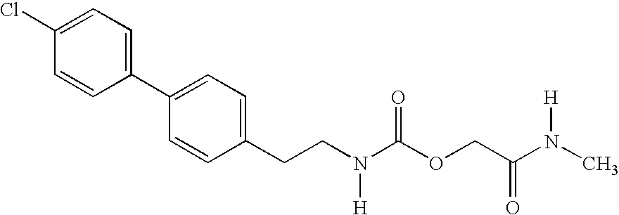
C(CN(C(OCC(N(C)[H])=O)=O)[H])C1=CC=C(C2=CC=C(Cl)C=C2)C=C1
